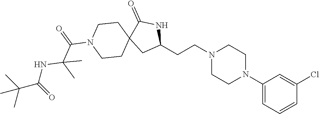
C1(CCN2CCN(C3=CC=CC(Cl)=C3)CC2)NC(=O)C2(C1)CCN(C(=O)C(NC(C(C)(C)C)=O)(C)C)CC2
